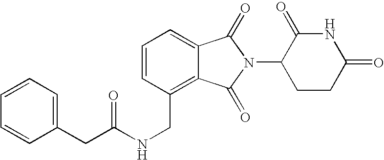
C1=C2C(=C(CNC(CC3=CC=CC=C3)=O)C=C1)C(=O)N(C1CCC(=O)NC1=O)C2=O
